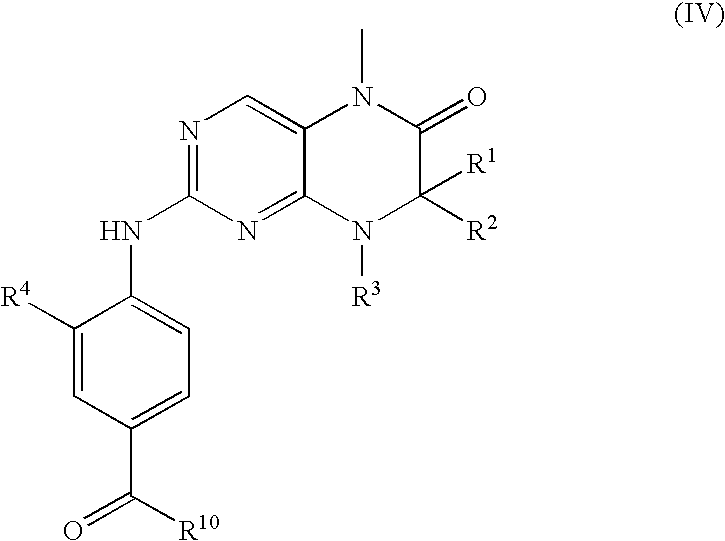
N1=C(NC2=CC=C(C([R10])=O)C=C2[R4])N=C2C(=C1)N(C)C(=O)C([R2])([R1])N2[R3]
